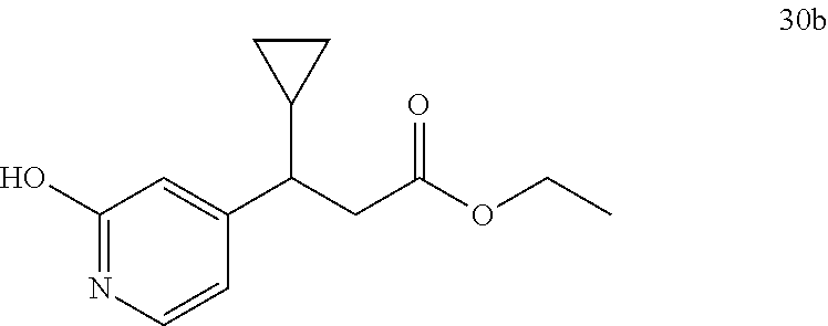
C1(O)=NC=CC(C(CC(OCC)=O)C2CC2)=C1
